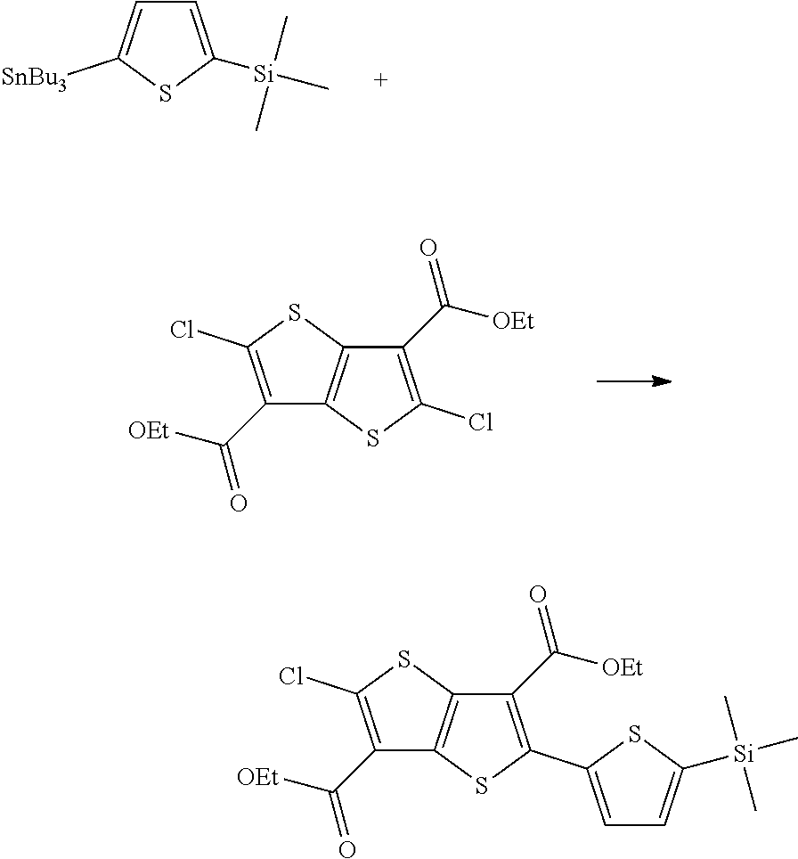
C1=C([SnBu3])SC([Si](C)(C)C)=C1.C1(C([OEt])=O)=C(Cl)SC2=C1SC(Cl)=C2C([OEt])=O.C1(C([OEt])=O)=C(Cl)SC2=C1SC(C1=CC=C([Si](C)(C)C)S1)=C2C([OEt])=O
